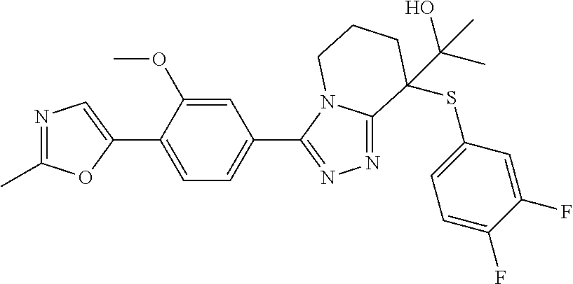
N1=C(C)OC(C2=CC=C(C3=NN=C4N3CCCC4(SC3=CC=C(F)C(F)=C3)C(O)(C)C)C=C2OC)=C1
